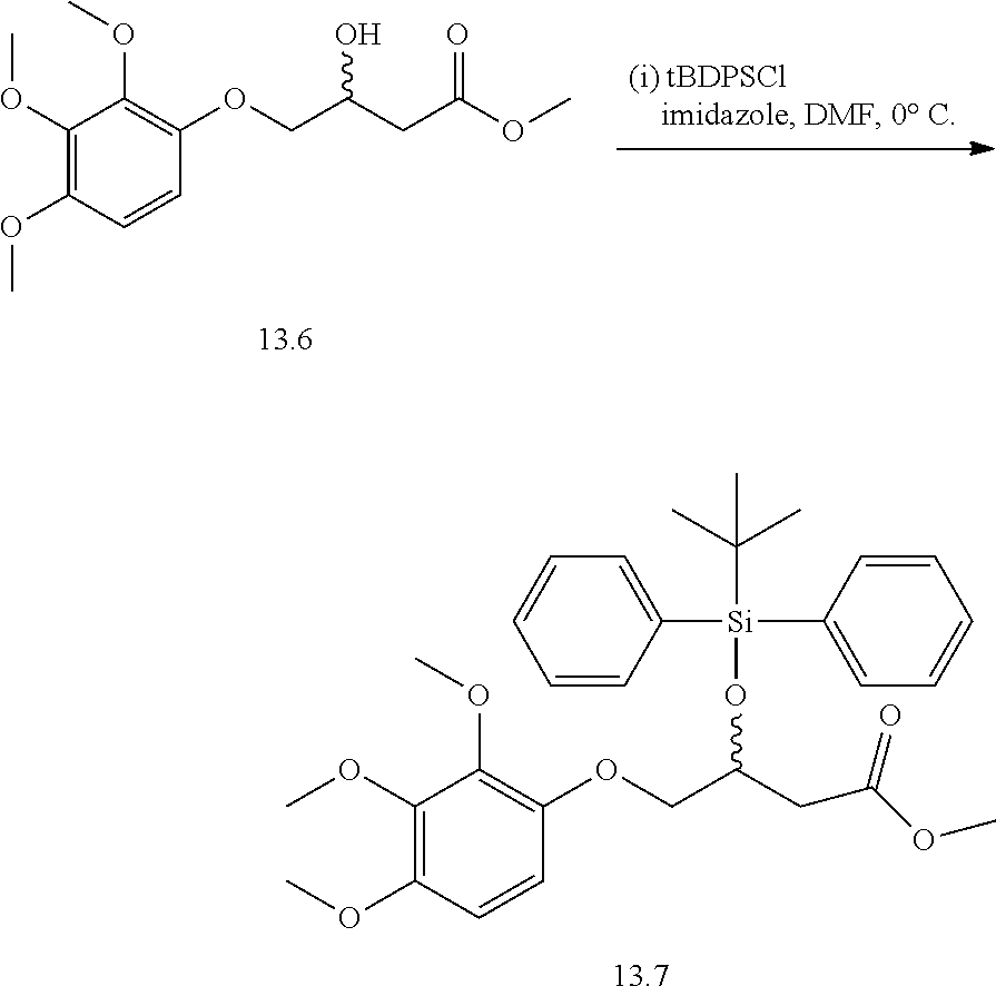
C1(OC)=C(OC)C=CC(OCC(CC(OC)=O)O[Si](C2=CC=CC=C2)(C(C)(C)C)C2=CC=CC=C2)=C1OC.C1(OC)=C(OC)C=CC(OCC(CC(OC)=O)O)=C1OC
